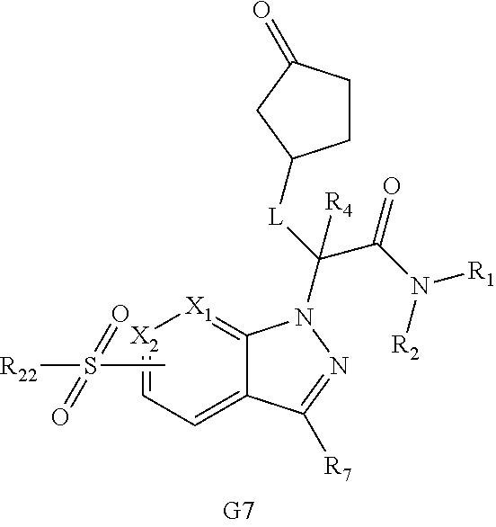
CS([R22])(=O)=O.C1=C2C(=[X1][X2]=C1)N(C([L]C1CCC(=O)C1)(C(N([R1])[R2])=O)[R4])N=C2[R7]
